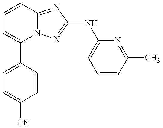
C1(C2=CC=C([CN])C=C2)=CC=CC2=NC(NC3=CC=CC(C)=N3)=NN12
